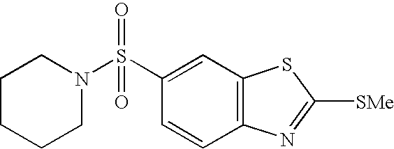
C12=C(C=C(S(=O)(N3CCCCC3)=O)C=C1)SC([SMe])=N2
